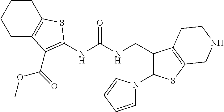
C(OC)(=O)C1=C(NC(NCC2=C(N3C=CC=C3)SC3=C2CCNC3)=O)SC2=C1CCCC2
